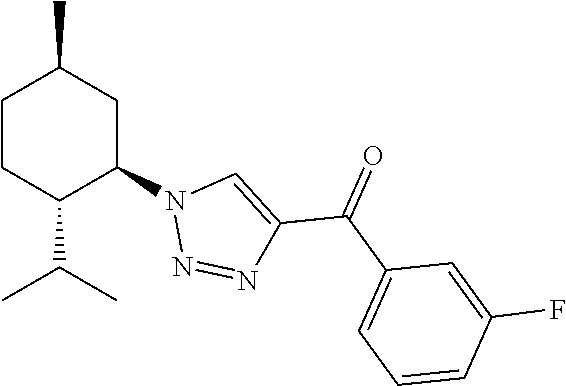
C1CC(C(C)C)C(N2N=NC(C(C3=CC=CC(F)=C3)=O)=C2)CC1C
